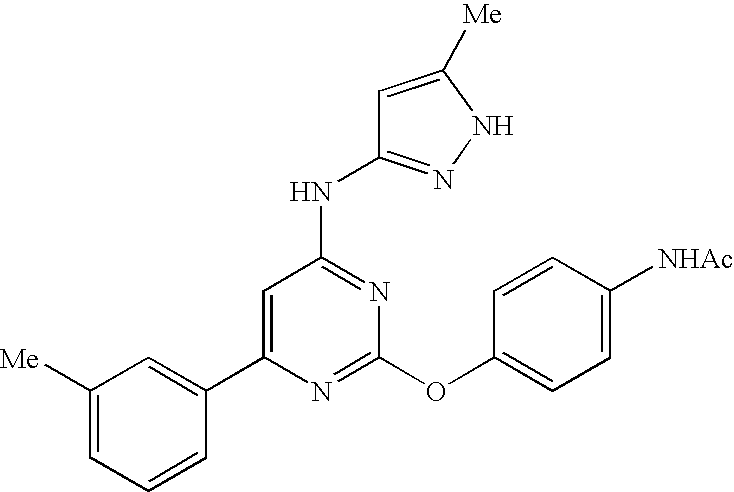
C1(C2=CC([Me])=CC=C2)=CC(NC2=NNC([Me])=C2)=NC(OC2=CC=C([NHAc])C=C2)=N1
